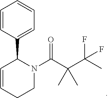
C1=CC(C2C=CCCN2C(C(C(C)(F)F)(C)C)=O)=CC=C1
